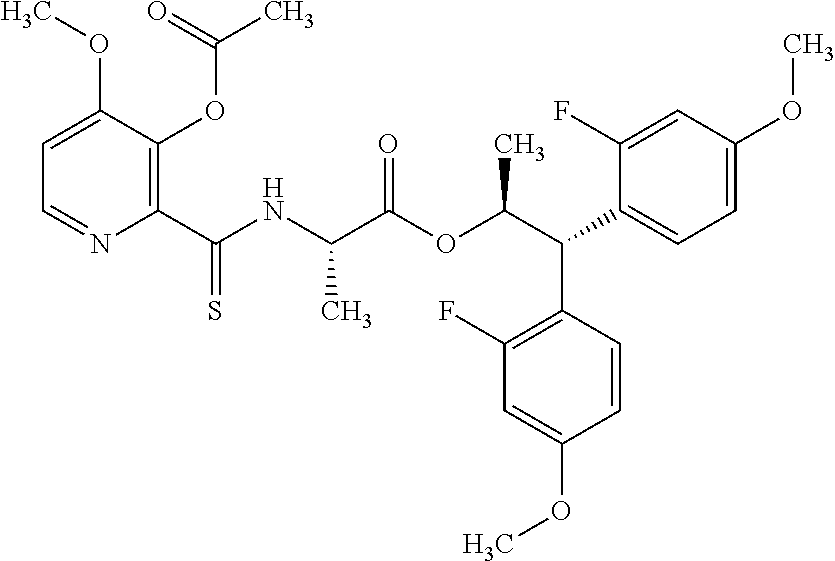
C1=C(OC)C(OC(=O)C)=C(C(NC(C(OC(C(C2=CC=C(OC)C=C2F)C2=C(F)C=C(OC)C=C2)C)=O)C)=S)N=C1
